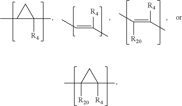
C1(C)([R20])C(C)([R4])C1.C1(C)C([R4])(C)C1.C(=C([R4])C)C.C(=C([R4])C)(C)[R20]
